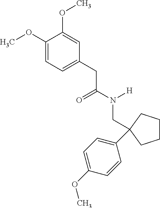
C1=C(CC(N([H])CC2(C3=CC=C(OC)C=C3)CCCC2)=O)C=C(OC)C(OC)=C1
